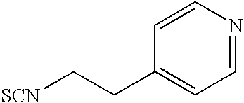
C1=CN=CC=C1CC[SCN]
